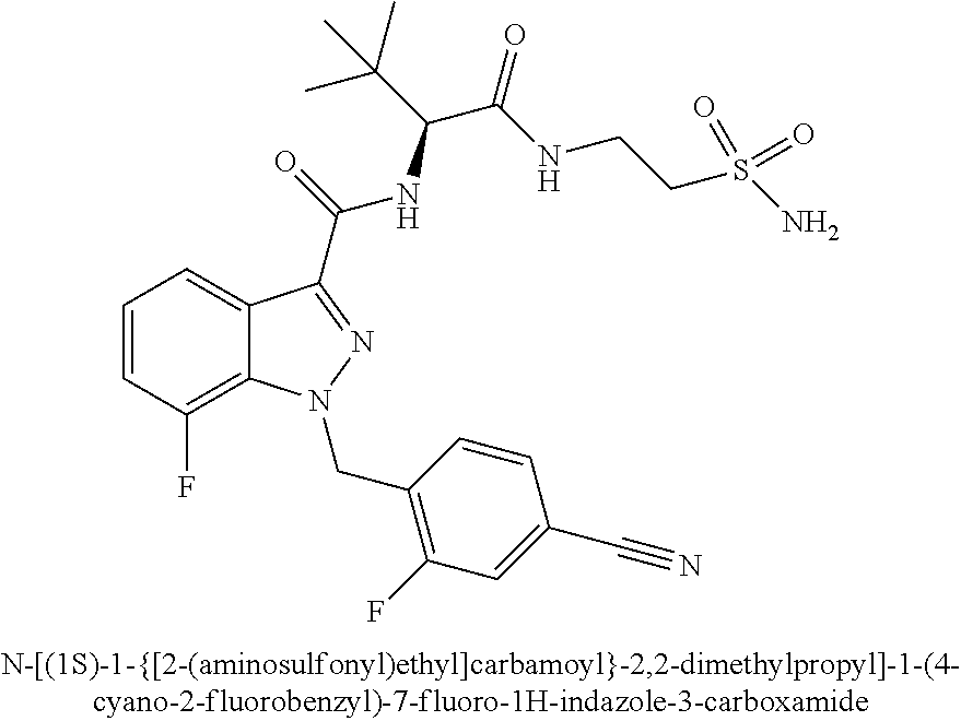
C1=CC(F)=C2C(=C1)C(C(=O)NC(C(C)(C)C)C(=O)NCCS(=O)(N)=O)=NN2CC1=C(F)C=C(C#N)C=C1
